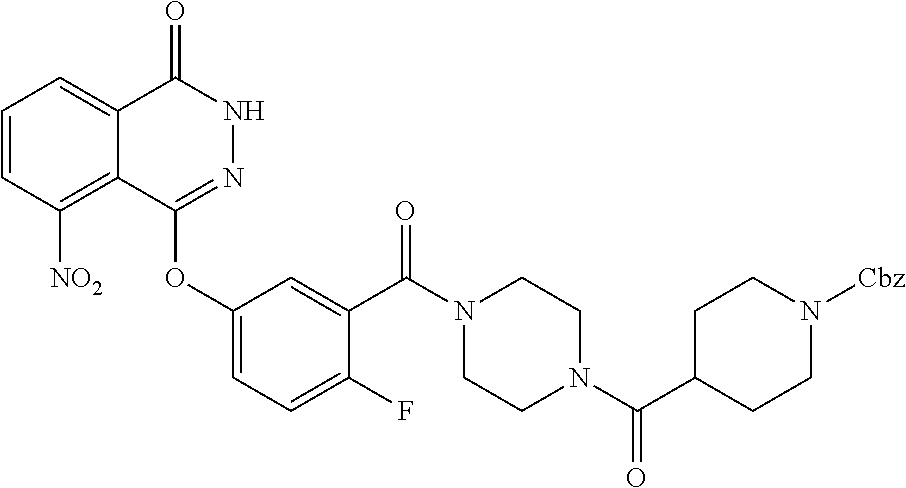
C1=CC([NO2])=C2C(=C1)C(=O)NN=C2OC1=CC=C(F)C(C(N2CCN(C(=O)C3CCN([Cbz])CC3)CC2)=O)=C1
